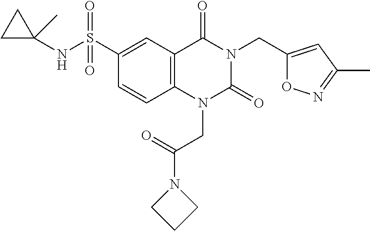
N(S(=O)(=O)C1=CC2=C(C=C1)N(CC(N1CCC1)=O)C(=O)N(CC1=CC(C)=NO1)C2=O)C1(C)CC1
